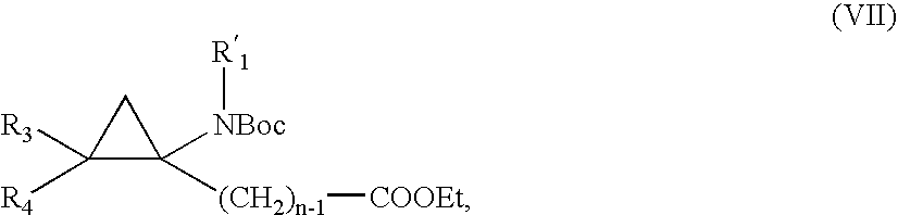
C1([R3])([R4])C([NBoc][R1])([(CH2)n-1][COOEt])C1
